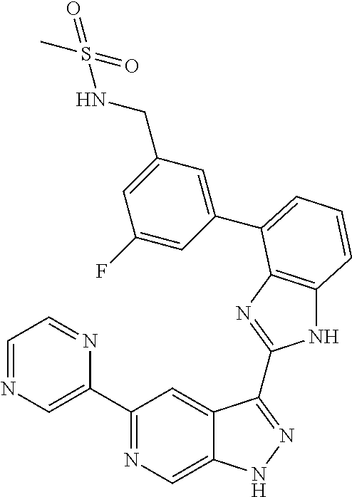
C1(C2=NC=C3C(=C2)C(C2=NC4=C(N2)C=CC=C4C2=CC(CNS(C)(=O)=O)=CC(F)=C2)=NN3)=CN=CC=N1
